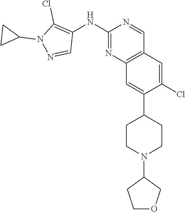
C12=C(C=C(Cl)C(C3CCN(C4CCOC4)CC3)=C1)C=NC(NC1=C(Cl)N(C3CC3)N=C1)=N2
